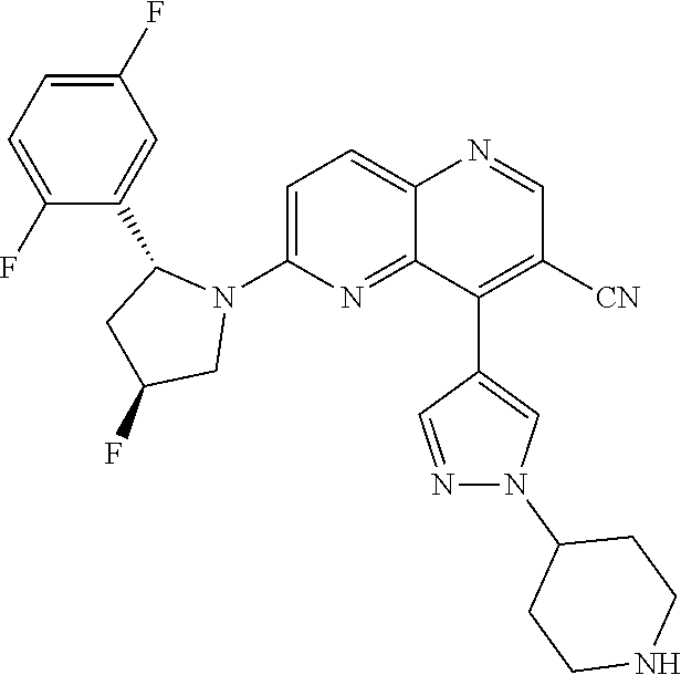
C1=C(N2CC(F)CC2C2=CC(F)=CC=C2F)N=C2C(=C1)N=CC([CN])=C2C1=CN(C2CCNCC2)N=C1
